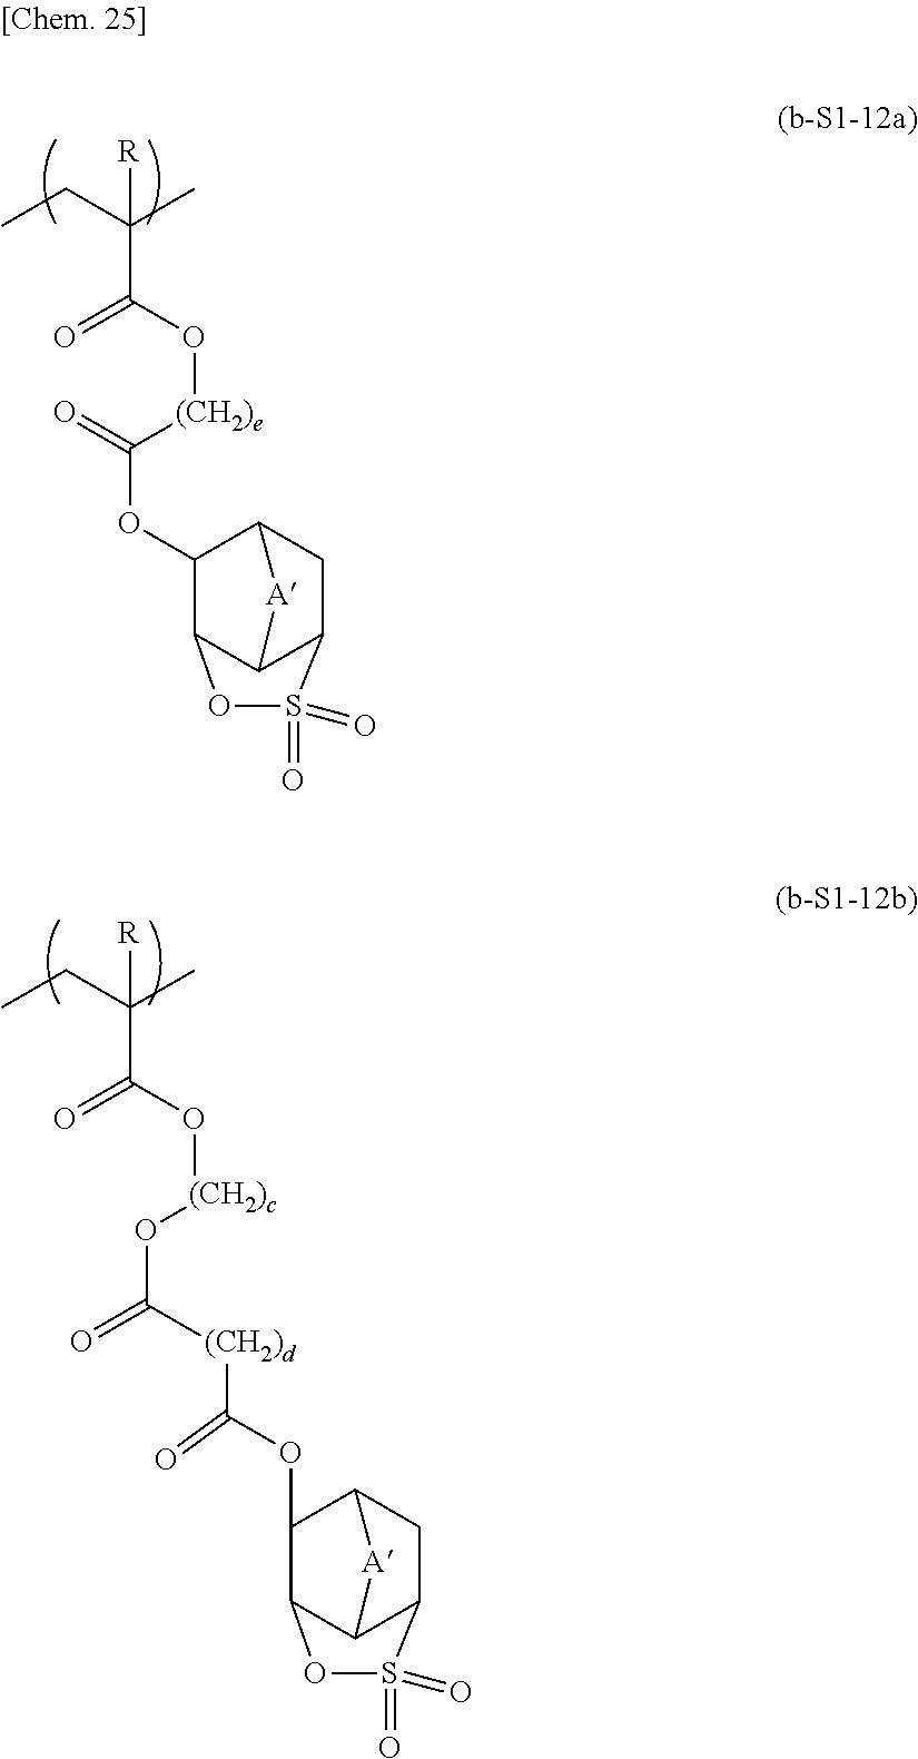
CCC(C)([R])C(O[(CH2)e]C(=O)OC1C2CC3C(C1OS3(=O)=O)[A]2)=O.CCC(C)([R])C(O[(CH2)c]OC(=O)[(CH2)d]C(OC1C2CC3C(C1OS3(=O)=O)[A]2)=O)=O
